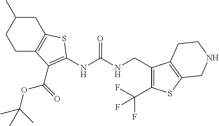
C1C2=C(CC(C)C1)SC(NC(NCC1=C(C(F)(F)F)SC3=C1CCNC3)=O)=C2C(OC(C)(C)C)=O
